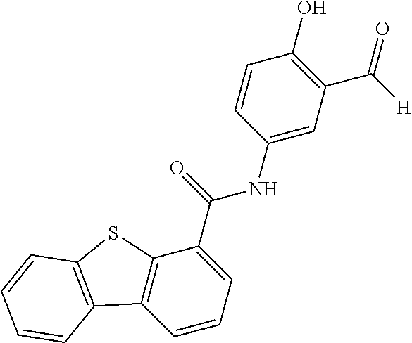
C1=CC=C(C(NC2=CC(C(=O)[H])=C(O)C=C2)=O)C2=C1C1=C(S2)C=CC=C1
